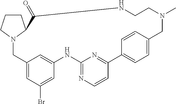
C1CCN2C1C(=O)NCCN(C)CC1=CC=C(C3=NC(=NC=C3)NC3=CC(=CC(Br)=C3)C2)C=C1
